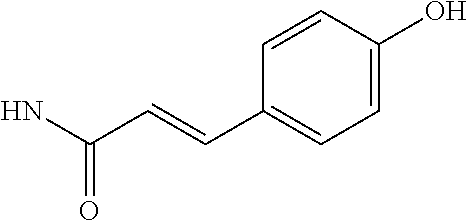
NC(C=CC1=CC=C(O)C=C1)=O
